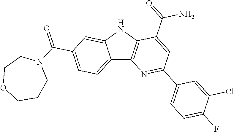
C12=CC=C(C(=O)N3CCOCCC3)C=C1NC1=C2N=C(C2=CC=C(F)C(Cl)=C2)C=C1C(=O)N
